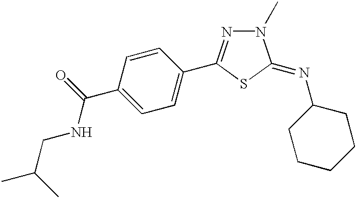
C1=C(C(NCC(C)C)=O)C=CC(C2=NN(C)C(=NC3CCCCC3)S2)=C1
